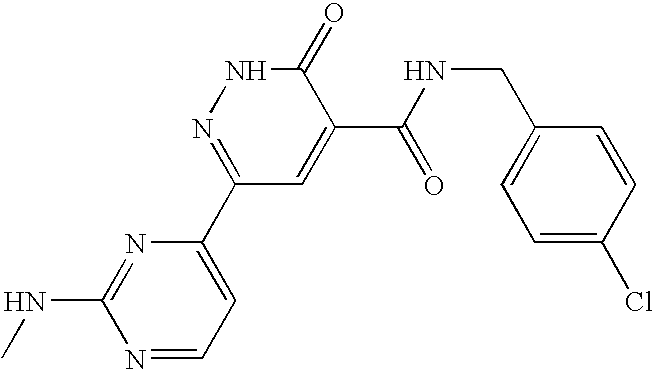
N1=CC=C(C2=NNC(=O)C(C(=O)NCC3=CC=C(Cl)C=C3)=C2)N=C1NC
